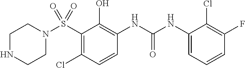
C1(S(N2CCNCC2)(=O)=O)=C(Cl)C=CC(NC(NC2=CC=CC(F)=C2Cl)=O)=C1O
